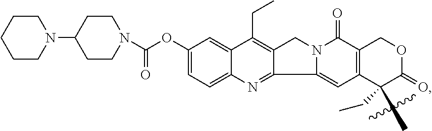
C1CN(C2CCN(C(OC3=CC=C4C(=C3)C(CC)=C3C(=N4)C4=CC5=C(C(=O)N4C3)COC(=O)C5(CC)C)=O)CC2)CCC1
